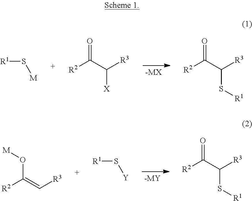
[-MX].[R2]C(C([R3])[X])=O.[R2]C(C([R3])S[R1])=O.[R1]S[M].[-MY].[R2]C(=C[R3])O[M].[R2]C(C([R3])S[R1])=O.[R1]S[Y]
